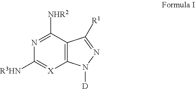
C12=C(C([NHR2])=NC([R3HN])=[X]1)C([R1])=NN2[D]
